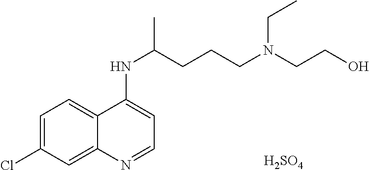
C1=C(Cl)C=C2C(=C1)C(NC(CCCN(CCO)CC)C)=CC=N2.[H2SO4]
